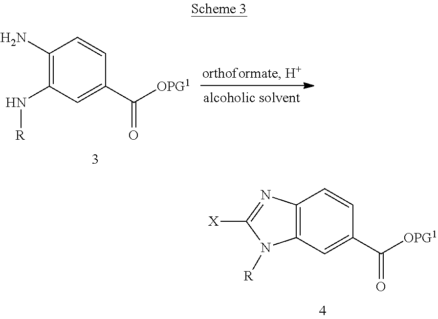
C1(N)=C(N[R])C=C(C([OPG1])=O)C=C1.C12=C(C=C(C([OPG1])=O)C=C1)N([R])C([X])=N2
